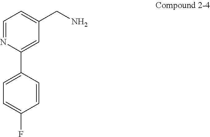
C1=NC(C2=CC=C(F)C=C2)=CC(CN)=C1
